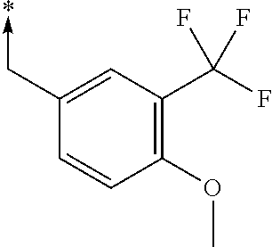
C1(C->*)=CC(C(F)(F)F)=C(OC)C=C1
